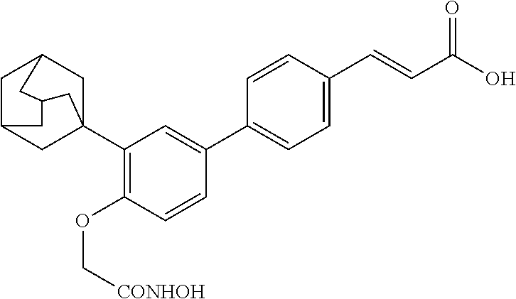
C1C2CC3(C4=C(OC[CONHOH])C=CC(C5=CC=C(C=CC(O)=O)C=C5)=C4)CC1CC(C2)C3
